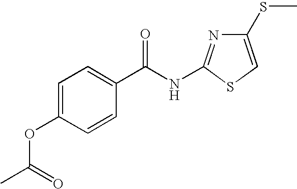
C1=C(OC(C)=O)C=CC(C(NC2=NC(SC)=CS2)=O)=C1
